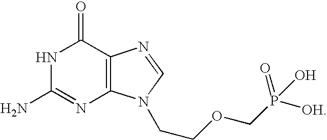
N1C(N)=NC2=C(C1=O)N=CN2CCOCP([OH])(=O)O
